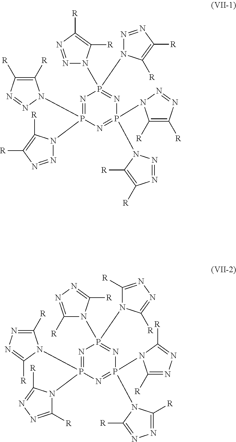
N1=P(N2N=NC([R])=C2[R])(N2C([R])=C([R])N=N2)N=P(N2N=NC([R])=C2[R])(N2C([R])=C([R])N=N2)N=P1(N1N=NC([R])=C1[R])N1N=NC([R])=C1[R].N1=P(N2C([R])=NN=C2[R])(N2C([R])=NN=C2[R])N=P(N2C([R])=NN=C2[R])(N2C([R])=NN=C2[R])N=P1(N1C([R])=NN=C1[R])N1C([R])=NN=C1[R]
